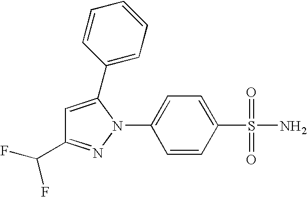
C(C1=NN(C2=CC=C(S(N)(=O)=O)C=C2)C(C2=CC=CC=C2)=C1)(F)F
